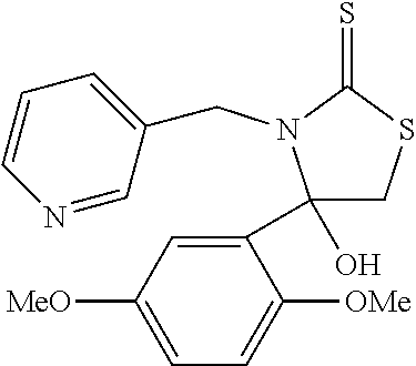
C1(O)(C2=CC([MeO])=CC=C2[OMe])CSC(=S)N1CC1=CC=CN=C1
